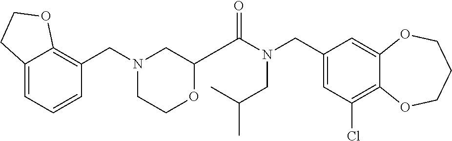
C1(CN(C(=O)C2OCCN(CC3=C4C(=CC=C3)CCO4)C2)CC(C)C)=CC(Cl)=C2C(=C1)OCCCO2
